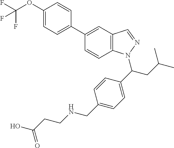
C1(OC(F)(F)F)=CC=C(C2=CC3=C(C=C2)N(C(CC(C)C)C2=CC=C(CNCCC(O)=O)C=C2)N=C3)C=C1
